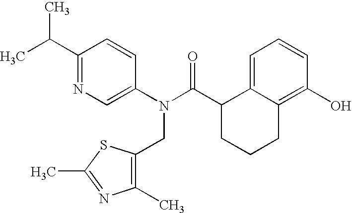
C1(C(C)C)=NC=C(N(C(C2CCCC3=C(O)C=CC=C23)=O)CC2=C(C)N=C(C)S2)C=C1
